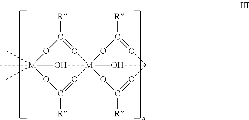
C1([R])=O[M]234(O=C([R])O[M](C)(C)(C)(O1)O2)OC([R])=OC(O=C([R])O3)O4
